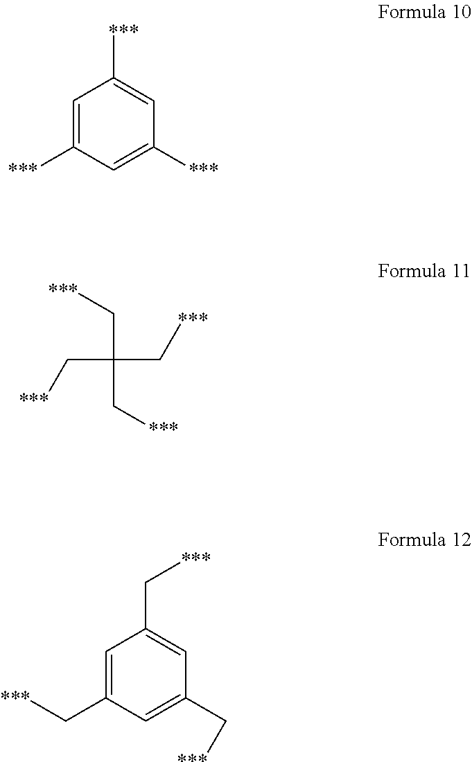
C1=C([***])C=C([***])C=C1[***].C(C[***])(C[***])(C[***])C[***].C1=C(C[***])C=C(C[***])C=C1C[***]
